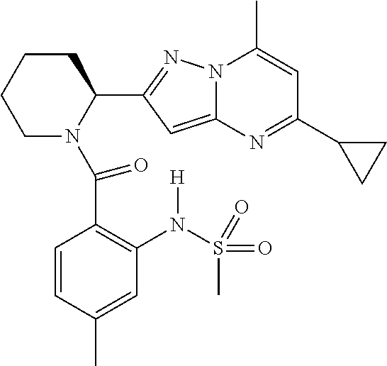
C1N(C(C2=C(N(S(=O)(C)=O)[H])C=C(C)C=C2)=O)C(C2=NN3C(=C2)N=C(C2CC2)C=C3C)CCC1
